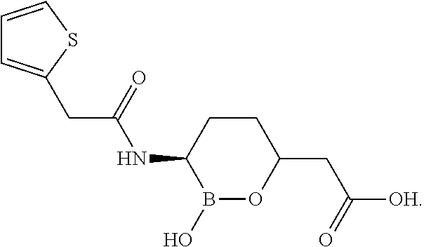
C1=CSC(CC(NC2B(O)OC(CC([OH])=O)CC2)=O)=C1
